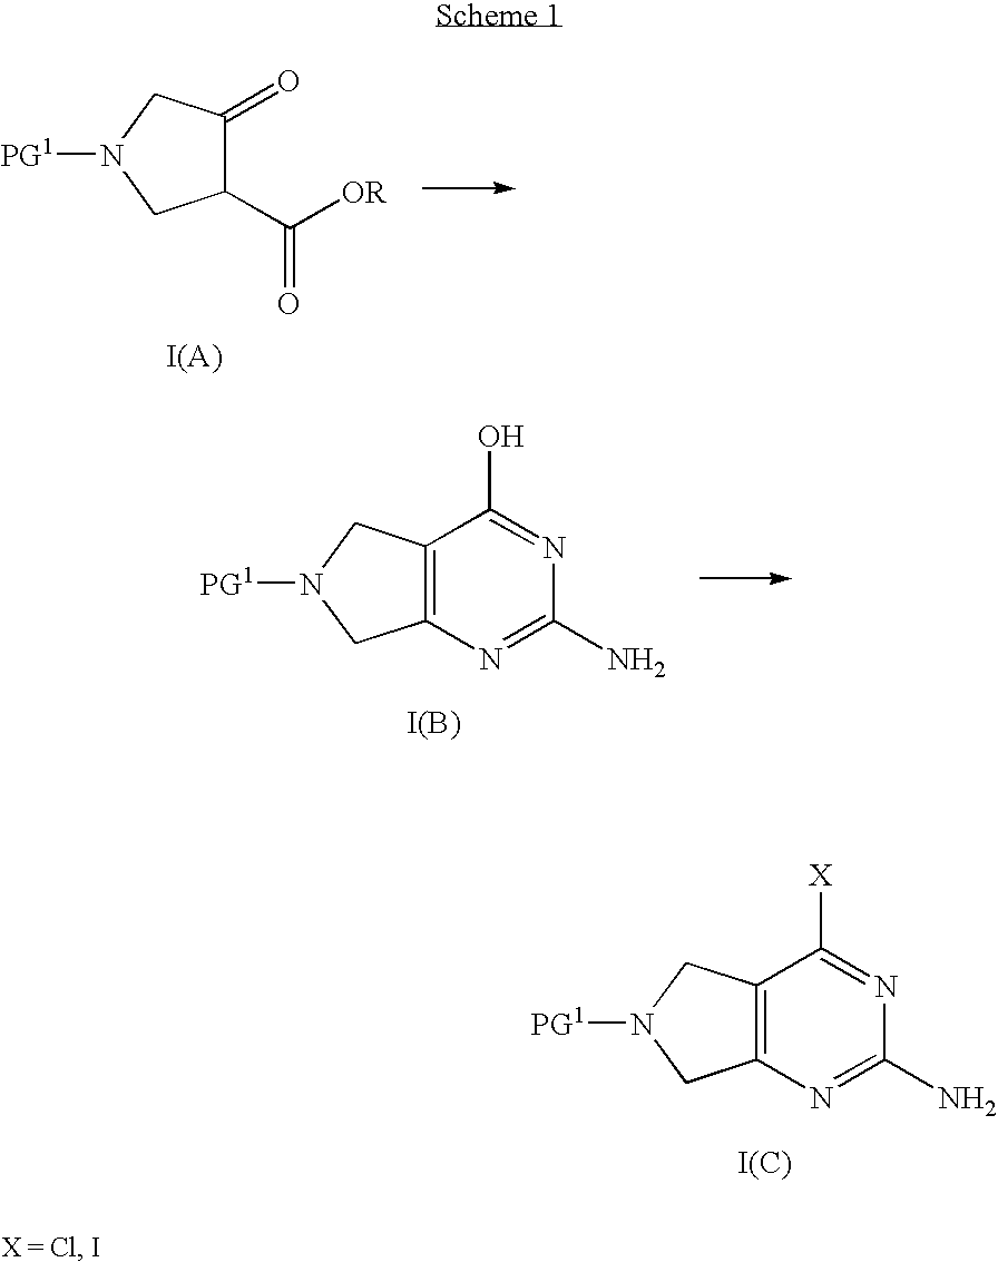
C1(C([OR])=O)C(=O)CN([PG1])C1.C12=C(CN([PG1])C1)C(O)=NC(N)=N2.[I(B)].C12=C(CN([PG1])C1)C([X])=NC(N)=N2.[I(C)]
